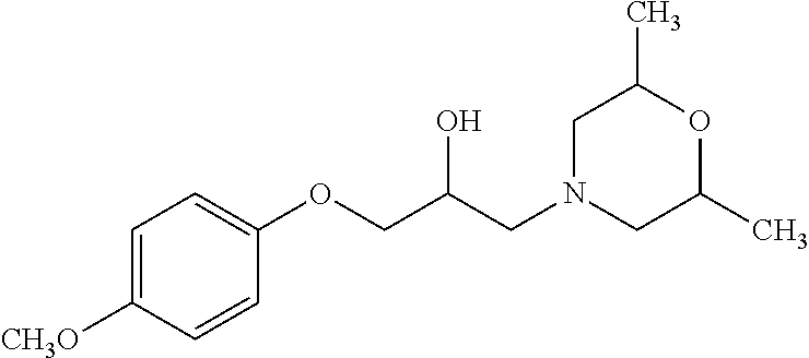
C1=C([CH3O])C=CC(OCC(CN2CC(C)OC(C)C2)O)=C1
